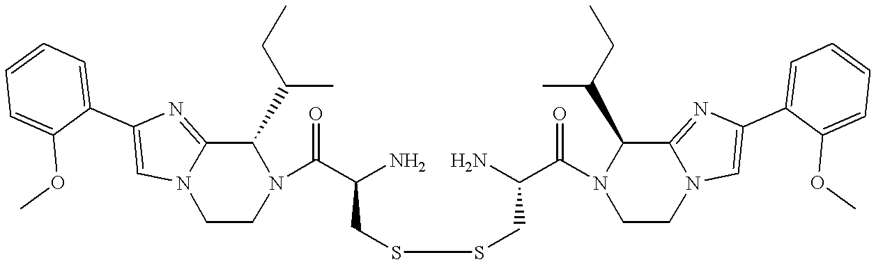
C1=CC=C(C2=CN3C(=N2)C(C(CC)C)N(C(C(N)CSSCC(C(N2CCN4C=C(C5=CC=CC=C5OC)N=C4C2C(CC)C)=O)N)=O)CC3)C(OC)=C1
